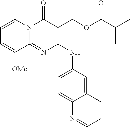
C12=NC(NC3=CC=C4C(=C3)C=CC=N4)=C(COC(=O)C(C)C)C(=O)N1C=CC=C2[OMe]
